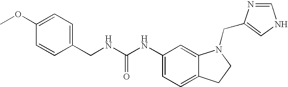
C1(NC(NCC2=CC=C(OC)C=C2)=O)=CC=C2C(=C1)N(CC1=CNC=N1)CC2
